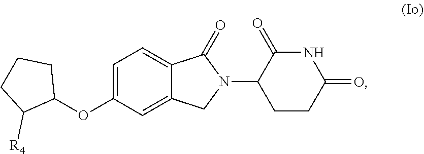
C1=C(OC2CCCC2[R4])C=C2C(=C1)C(=O)N(C1CCC(=O)NC1=O)C2
